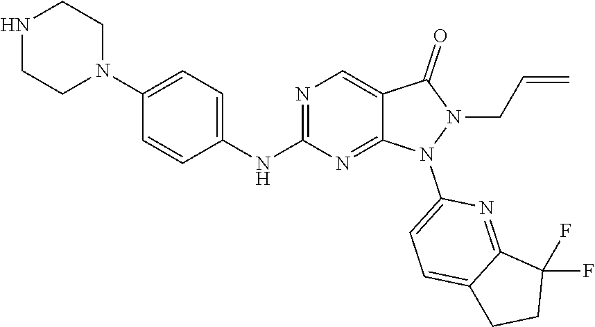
C12=CN=C(NC3=CC=C(N4CCNCC4)C=C3)N=C1N(C1=CC=C3CCC(F)(F)C3=N1)N(CC=C)C2=O
